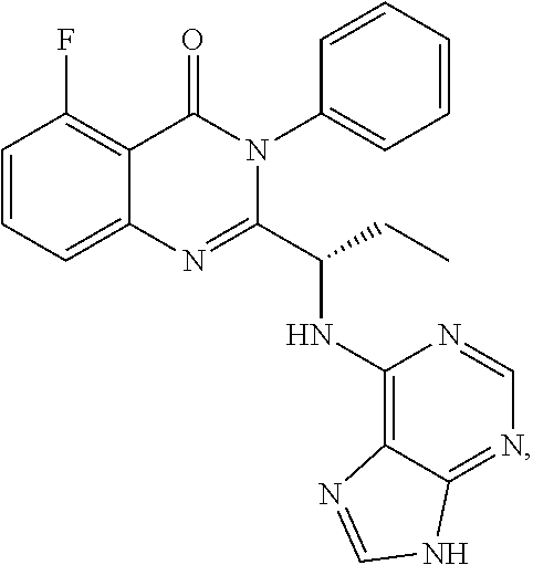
C1=CC=C2C(=C1F)C(=O)N(C1=CC=CC=C1)C(C(CC)NC1=C3C(=NC=N1)NC=N3)=N2
